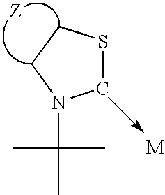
S1CN(C(C)(C)C)CC1
